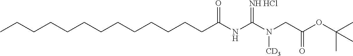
C(CCCCCCCCC(NC(N(CC(OC(C)(C)C)=O)[CD3])=[NH HCl])=O)CCCC
